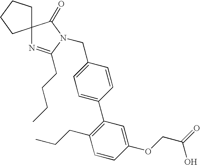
C12(CCCC1)N=C(CCCC)N(CC1=CC=C(C3=C(CCC)C=CC(OCC(=O)O)=C3)C=C1)C2=O
